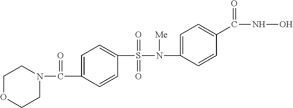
C1OCCN(C(=O)C2=CC=C(S(=O)(=O)N([Me])C3=CC=C(C(NO)=O)C=C3)C=C2)C1
